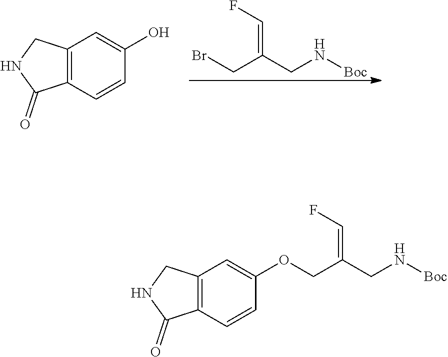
C12=C(C=CC(OCC(=CF)CN[Boc])=C1)C(=O)NC2.C(=C(CN[Boc])CBr)F.C12=C(C=CC(O)=C1)C(=O)NC2
